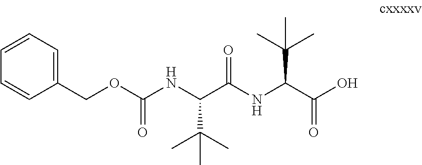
C(OC(=O)NC(C(=O)NC(C(=O)O)C(C)(C)C)C(C)(C)C)C1=CC=CC=C1
